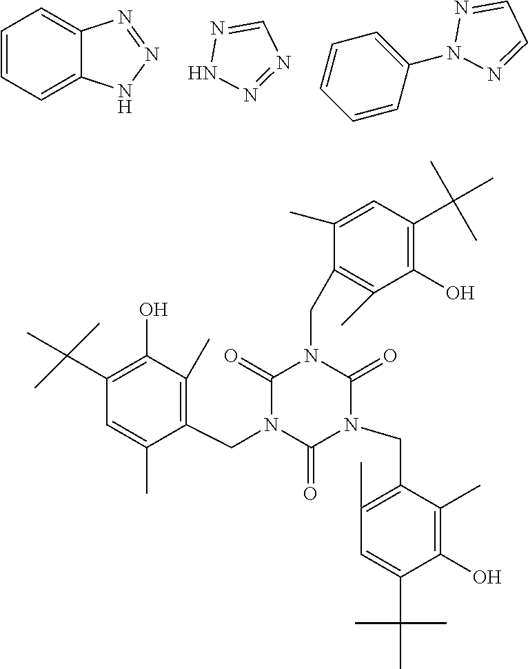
C1=CC=C2C(=C1)N=NN2.N1=CN=NN1.N1=CC=NN1C1=CC=CC=C1.C1(O)=C(C)C(CN2C(=O)N(CC3=C(C)C(O)=C(C(C)(C)C)C=C3C)C(=O)N(CC3=C(C)C(O)=C(C(C)(C)C)C=C3C)C2=O)=C(C)C=C1C(C)(C)C
